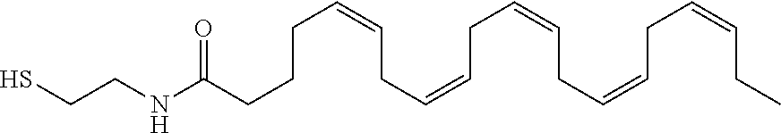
C(CC=CCC=CCC=CCC=CCC=CCC)CC(NCCS)=O
